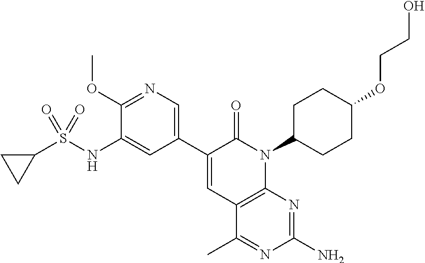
C1=C(C2=CC3=C(N(C4CCC(OCCO)CC4)C2=O)N=C(N)N=C3C)C=C(NS(C2CC2)(=O)=O)C(OC)=N1
